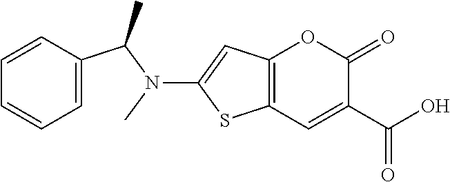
C12=C(C=C(C(=O)O)C(=O)O1)SC(N(C(C1=CC=CC=C1)C)C)=C2
